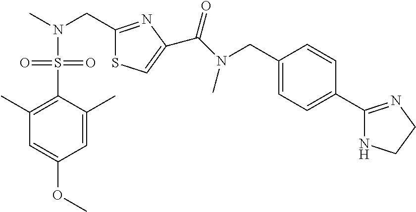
S1C=C(C(N(C)CC2=CC=C(C3=NCCN3)C=C2)=O)N=C1CN(C)S(=O)(=O)C1=C(C)C=C(OC)C=C1C
